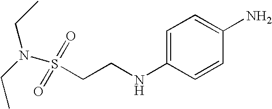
S(CCNC1=CC=C(N)C=C1)(N(CC)CC)(=O)=O
